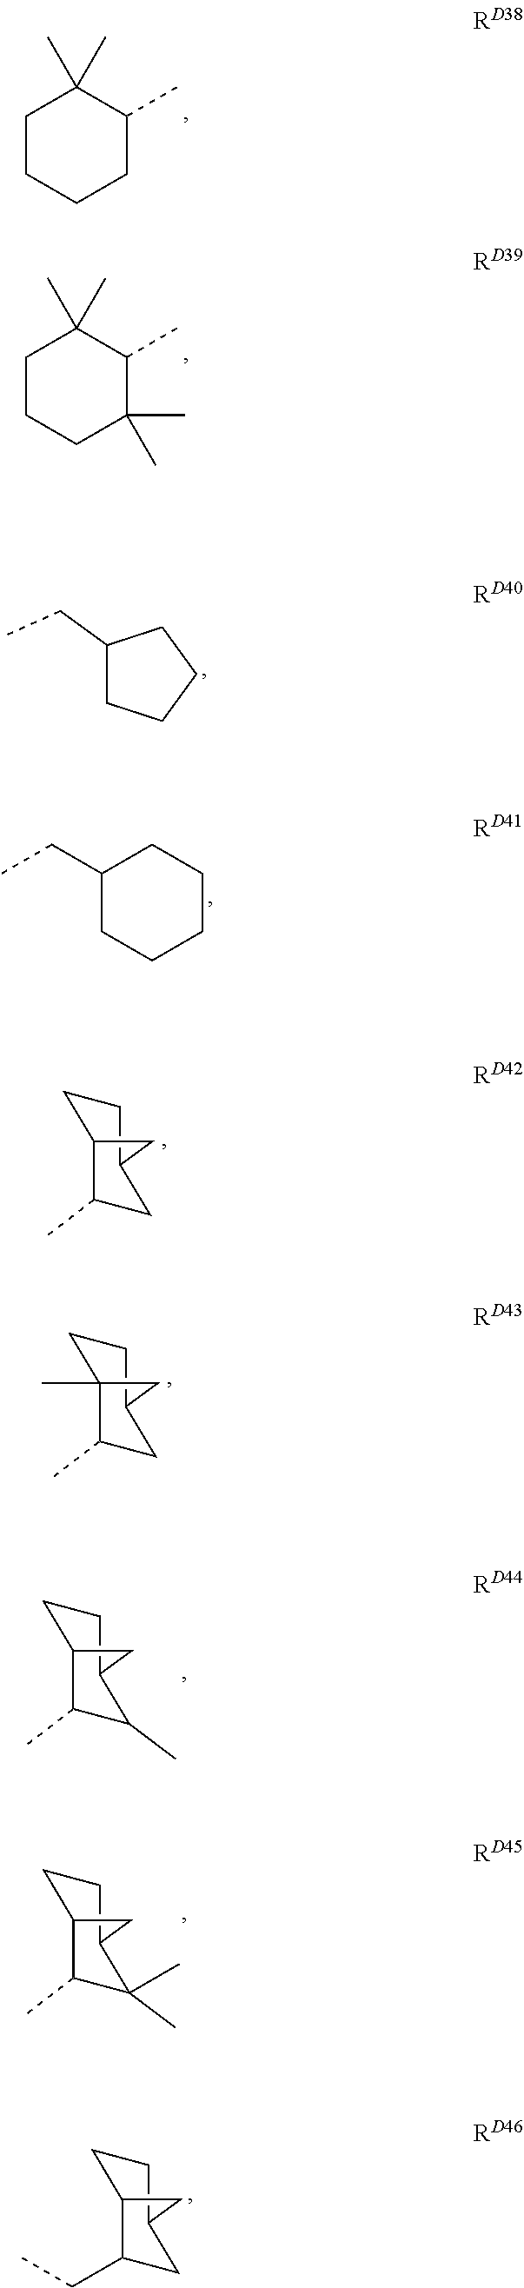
C1CCCC(C)C1(C)C.C1CCC(C)(C)C(C)C1(C)C.C1(CC)CCCC1.C1(CC)CCCCC1.C1CC2C(C)CC1C2.C1CC2(C)C(C)CC1C2.C1CC2C(C)C(C)C1C2.C1CC2C(C)C(C)(C)C1C2.C1CC2C(CC)CC1C2
